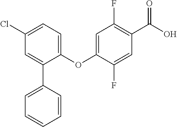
C1(Cl)=CC=C(OC2=CC(F)=C(C(=O)O)C=C2F)C(C2=CC=CC=C2)=C1
